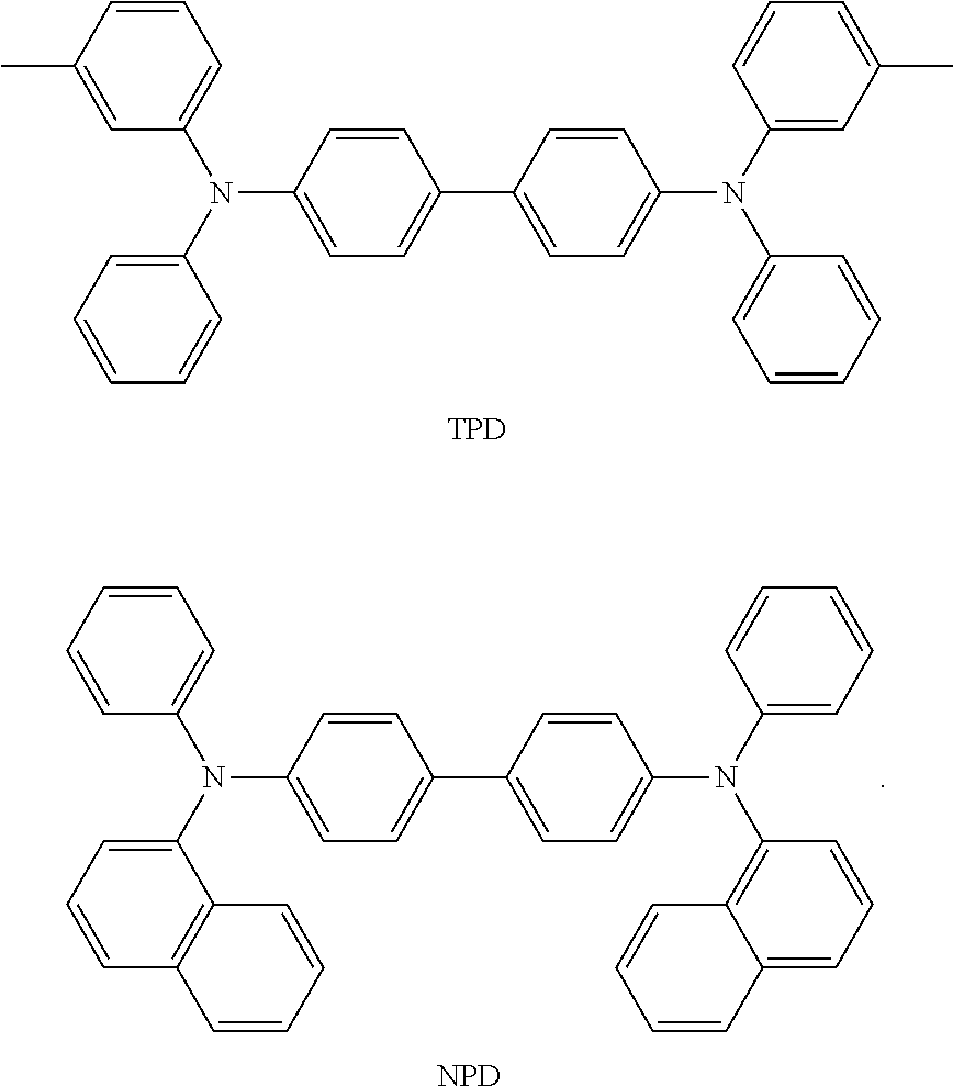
N(C1=CC=C(C2=CC=C(N(C3=CC=CC=C3)C3=CC(C)=CC=C3)C=C2)C=C1)(C1=CC=CC=C1)C1=CC=CC(C)=C1.[TPD].N(C1=CC=C(C2=CC=C(N(C3=C4C(=CC=C3)C=CC=C4)C3=CC=CC=C3)C=C2)C=C1)(C1=CC=CC2=C1C=CC=C2)C1=CC=CC=C1.[NPD]
